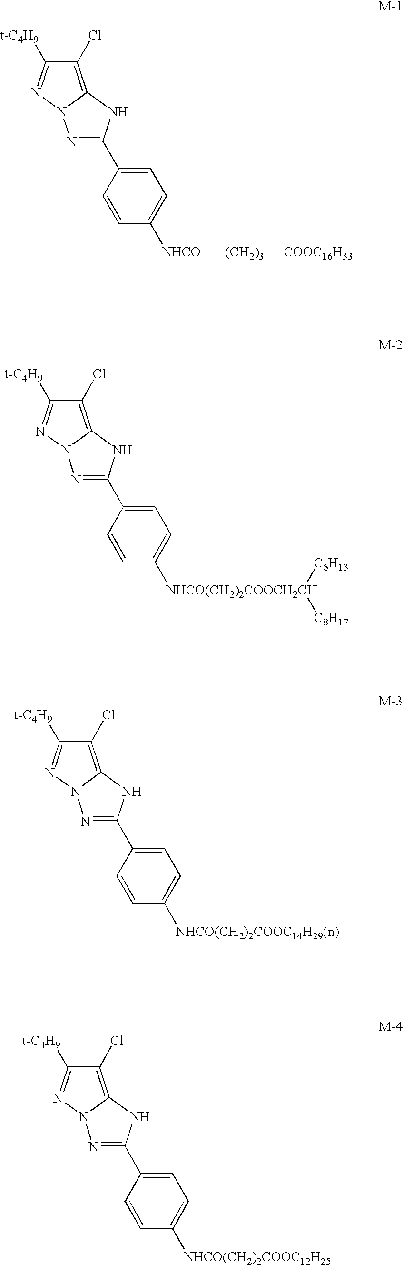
C1(Cl)=C2N(N=C1[t-C4H9])N=C(C1=CC=C([NHCO][(CH2)3][COOC16H33])C=C1)N2.C1(Cl)=C2N(N=C1[t-C4H9])N=C(C1=CC=C([NHCO(CH2)2COOCH2CH]([C6H13])[C8H17])C=C1)N2.C1(Cl)=C2N(N=C1[t-C4H9])N=C(C1=CC=C([NHCO(CH2)2COOC14H29(n)])C=C1)N2.C1(Cl)=C2N(N=C1[t-C4H9])N=C(C1=CC=C([NHCO(CH2)2COOC12H25])C=C1)N2
